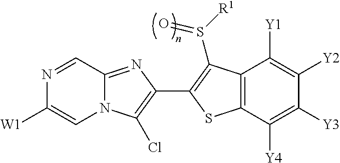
C12=NC(C3=C(S([R1])=O)C4=C(C([Y4])=C([Y3])C([Y2])=C4[Y1])S3)=C(Cl)N1C=C([W1])N=C2
